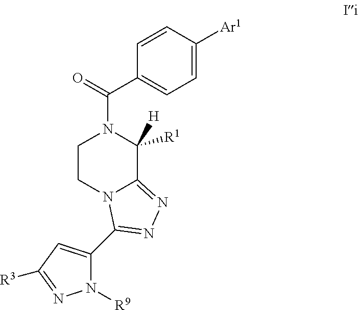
[Ar1]C1=CC=C(C(N2CCN3C(=NN=C3C3=CC([R3])=NN3[R9])C2([H])[R1])=O)C=C1
